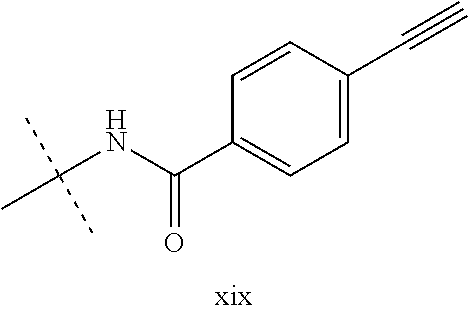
CC(NC(=O)C1=CC=C(C#C)C=C1)(C)C
